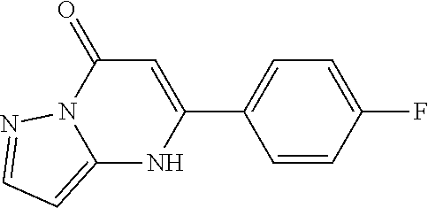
C1=C(F)C=CC(C2=CC(=O)N3C(=CC=N3)N2)=C1
